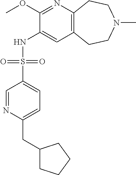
C1(OC)=NC2=C(C=C1NS(C1=CC=C(CC3CCCC3)N=C1)(=O)=O)CCN(C)CC2
